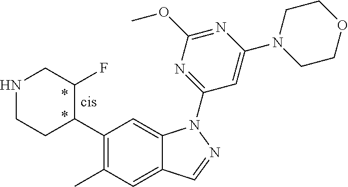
C1(C2C(F)CNCC2)=C(C)C=C2C(=C1)N(C1=NC(OC)=NC(N3CCOCC3)=C1)N=C2
